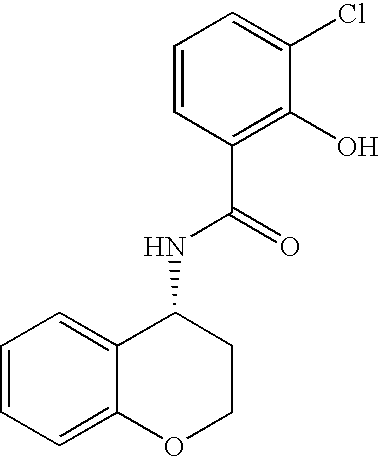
C12=CC=CC=C1OCCC2NC(=O)C1=C(O)C(Cl)=CC=C1
